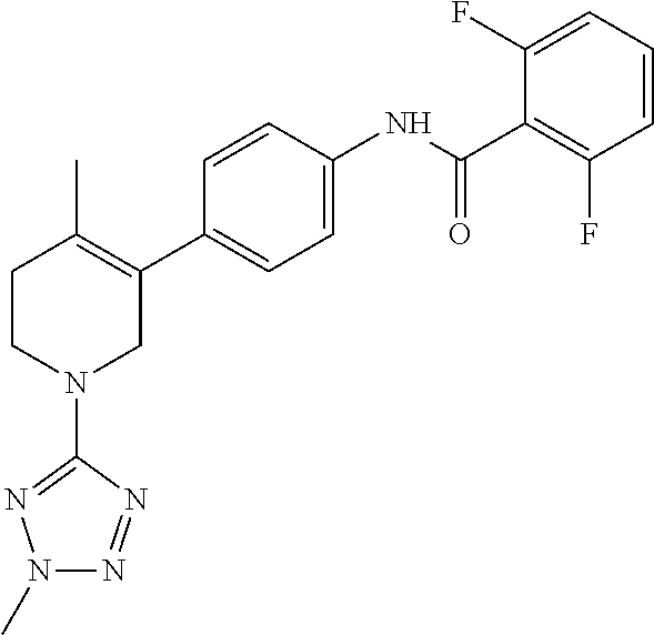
C1=CC(NC(C2=C(F)C=CC=C2F)=O)=CC=C1C1=C(C)CCN(C2=NN(C)N=N2)C1
